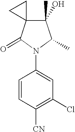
C1(O)(C)C2(C(=O)N(C3=CC(Cl)=C([CN])C=C3)C1C)CC2
